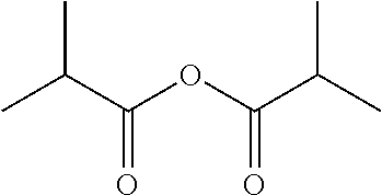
C(C(OC(C(C)C)=O)=O)(C)C
